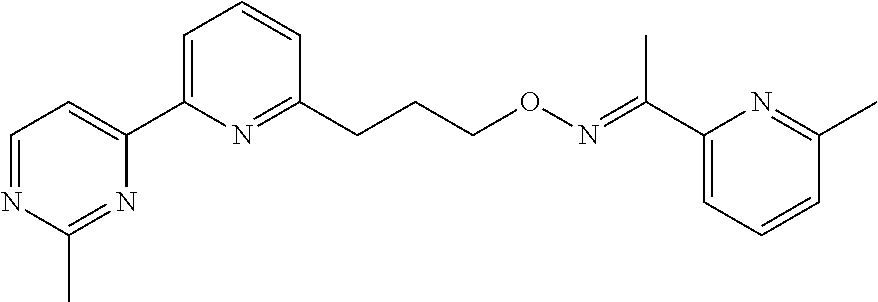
C1=NC(C)=NC(C2=CC=CC(CCCON=C(C3=CC=CC(C)=N3)C)=N2)=C1
